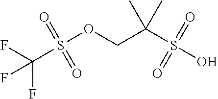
C(S(O)(=O)=O)(COS(C(F)(F)F)(=O)=O)(C)C
